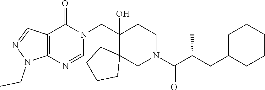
C1(CN2C(=O)C3=C(N=C2)N(CC)N=C3)(O)C2(CN(C(C(CC3CCCCC3)C)=O)CC1)CCCC2
